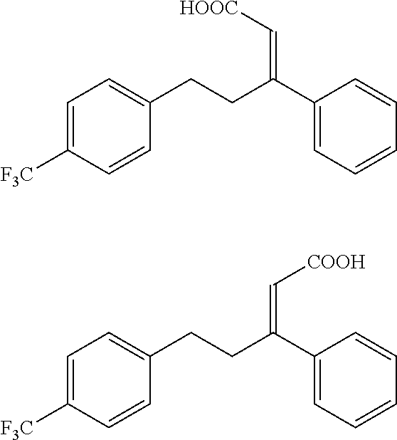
C1=CC([F3C])=CC=C1CCC(C1=CC=CC=C1)=C[HOOC].C1=CC([F3C])=CC=C1CCC(C1=CC=CC=C1)=C[COOH]
